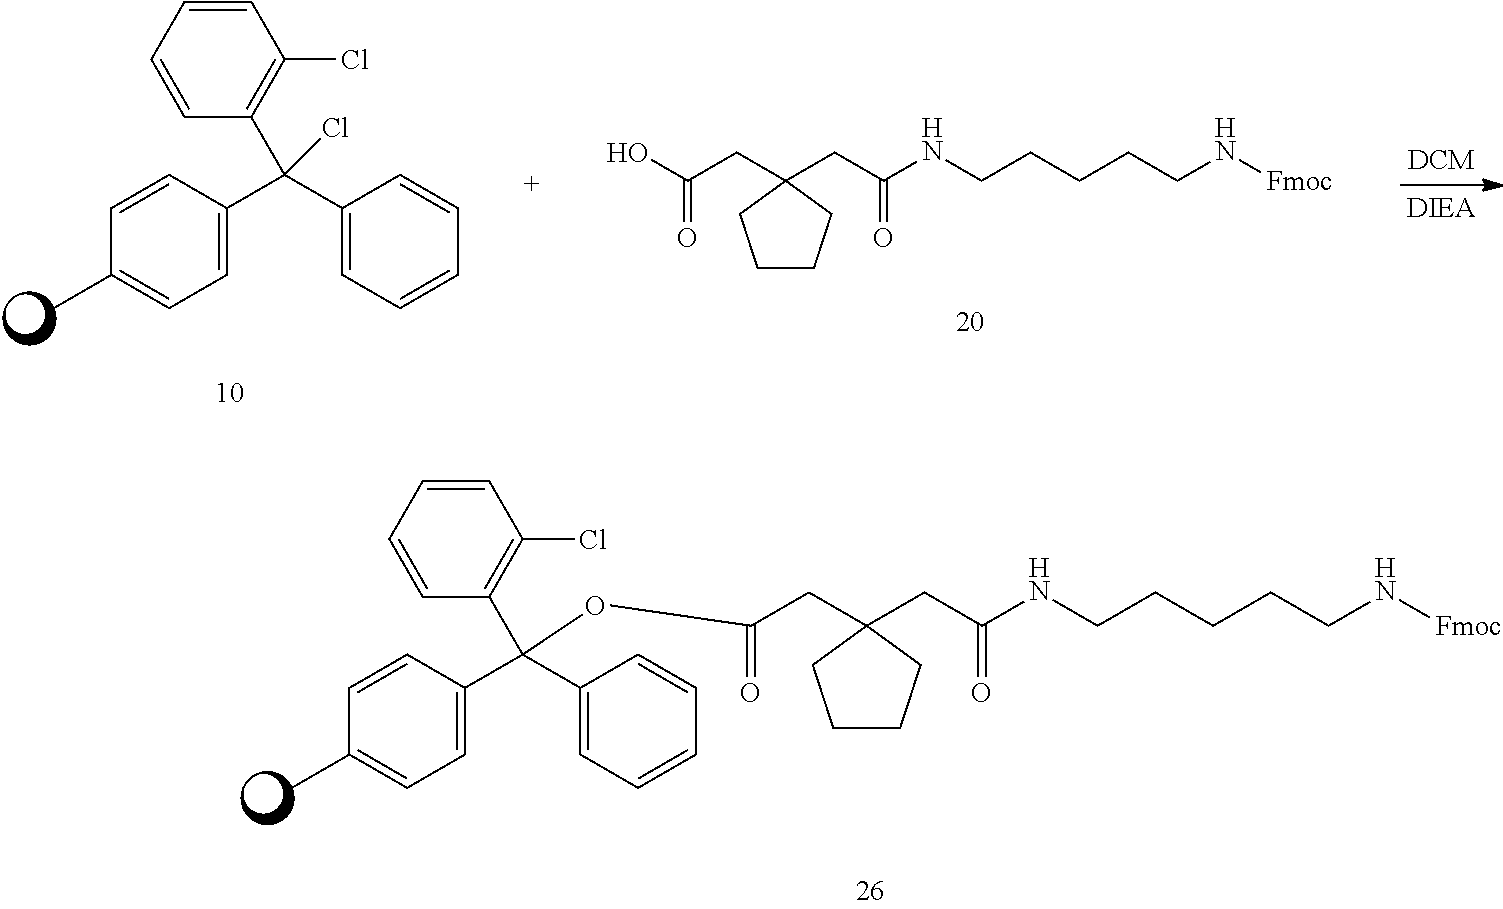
C(CC1(CC(NCCCCCN[Fmoc])=O)CCCC1)(=O)OC(C1=C(Cl)C=CC=C1)(C1=CC=C(C)C=C1)C1=CC=CC=C1.C1=CC=CC(C(Cl)(C2=CC=C(C)C=C2)C2=CC=CC=C2)=C1Cl.OC(CC1(CC(NCCCCCN[Fmoc])=O)CCCC1)=O
